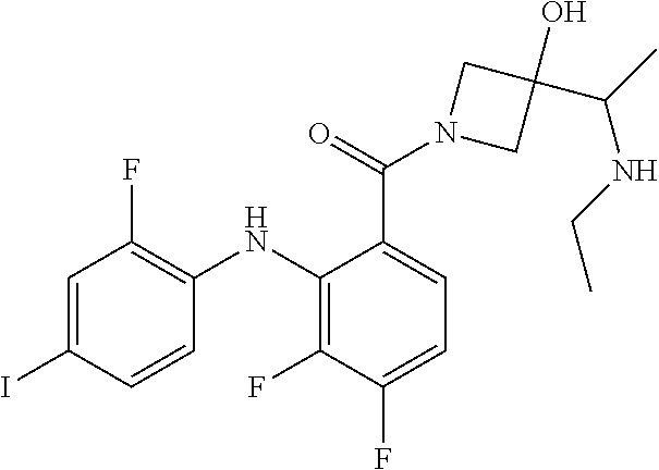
C1=C(I)C=CC(NC2=C(F)C(F)=CC=C2C(=O)N2CC(O)(C(C)NCC)C2)=C1F
